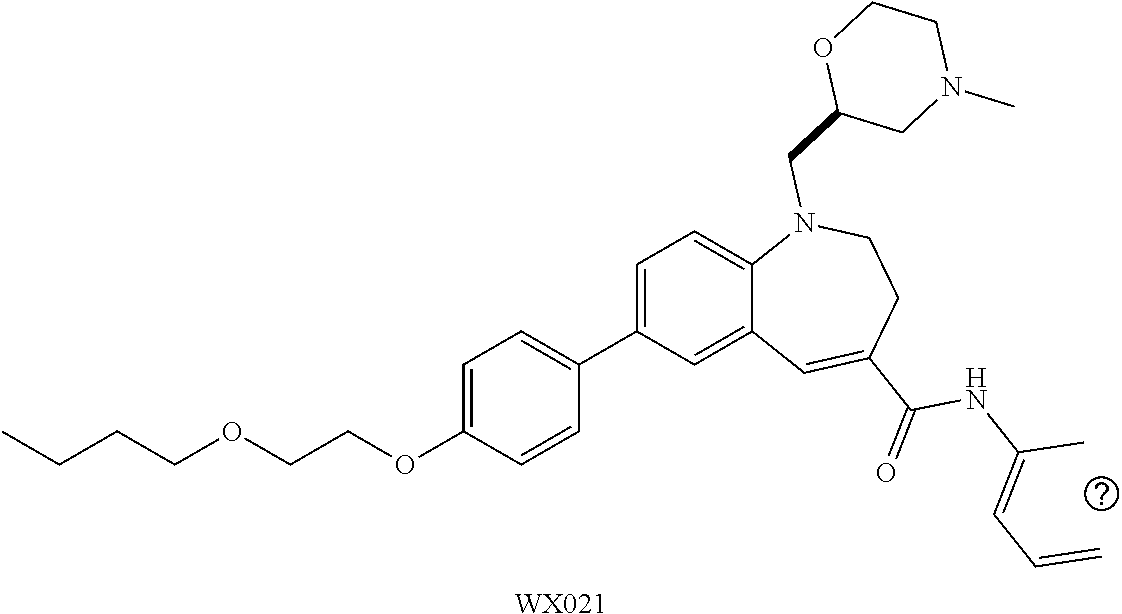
[WX021].CCCCOCCOC1=CC=C(C2=CC=C3C(=C2)C=C(C(=O)NC(=CC=C)C)CCN3CC2CN(C)CCO2)C=C1
